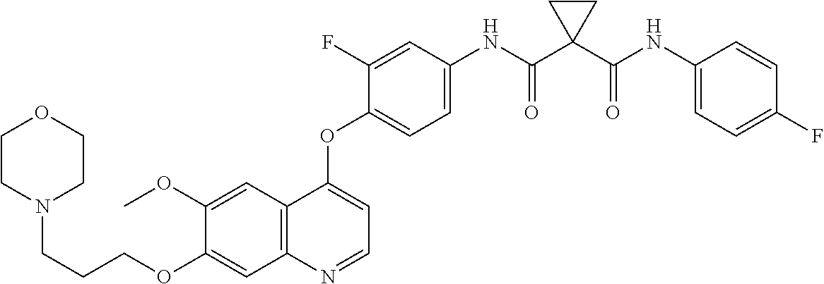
C1=C(OC)C(OCCCN2CCOCC2)=CC2=C1C(OC1=CC=C(NC(C3(C(NC4=CC=C(F)C=C4)=O)CC3)=O)C=C1F)=CC=N2
